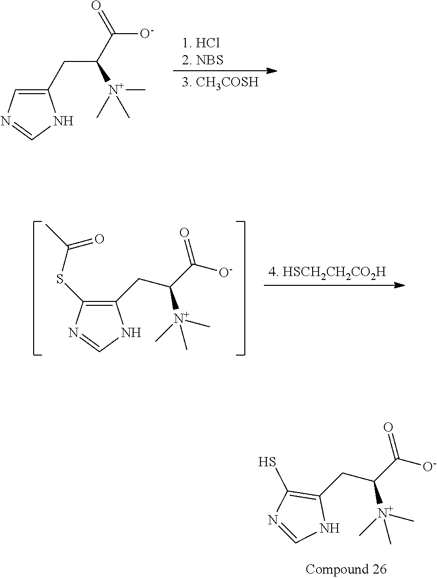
C1(CC(C([O-])=O)[N+](C)(C)C)=C(SC(C)=O)N=CN1.C1(CC(C([O-])=O)[N+](C)(C)C)=C(S)N=CN1.C1=C(CC(C([O-])=O)[N+](C)(C)C)NC=N1
